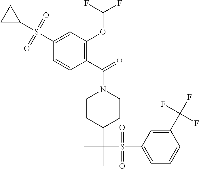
C1(C(F)(F)F)=CC(S(C(C)(C2CCN(C(C3=C(OC(F)F)C=C(S(C4CC4)(=O)=O)C=C3)=O)CC2)C)(=O)=O)=CC=C1
